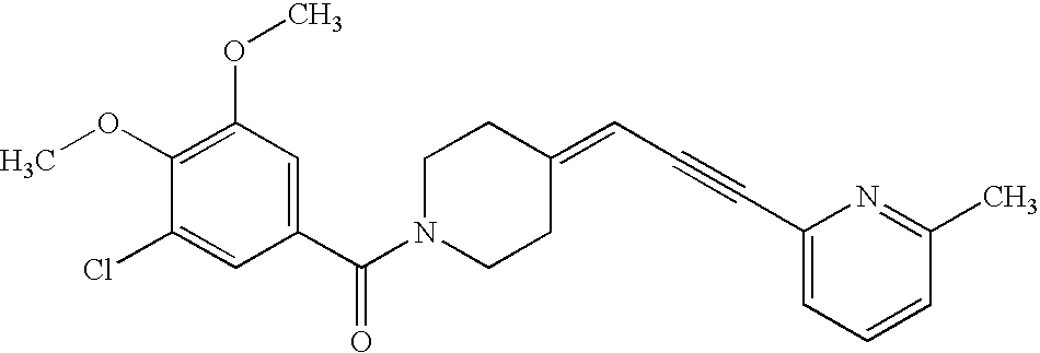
C1(OC)=C(OC)C=C(C(N2CCC(=CC#CC3=CC=CC(C)=N3)CC2)=O)C=C1Cl
